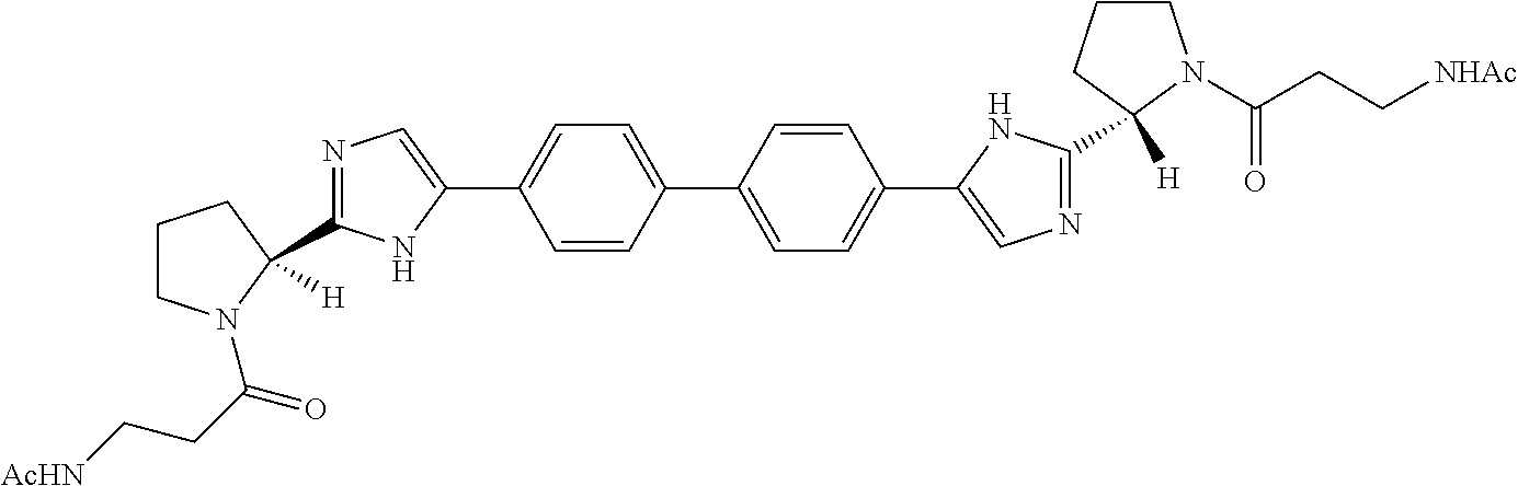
C1CN(C(=O)CC[AcHN])C(C2=NC=C(C3=CC=C(C4=CC=C(C5=CN=C(C6([H])CCCN6C(=O)CC[NHAc])N5)C=C4)C=C3)N2)([H])C1
